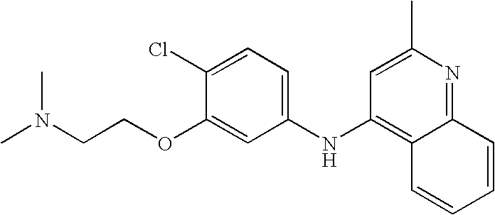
N(CCOC1=CC(NC2=C3C(=NC(C)=C2)C=CC=C3)=CC=C1Cl)(C)C
